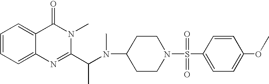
C1=CC=C2C(=C1)C(=O)N(C)C(C(N(C1CCN(S(C3=CC=C(OC)C=C3)(=O)=O)CC1)C)C)=N2
